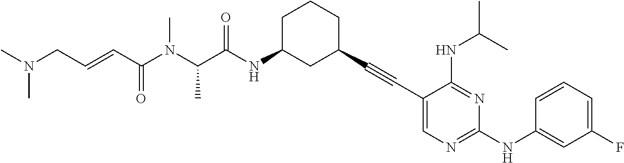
CN(CC=CC(N(C(C(NC1CC(C#CC2=CN=C(NC3=CC(F)=CC=C3)N=C2NC(C)C)CCC1)=O)C)C)=O)C
